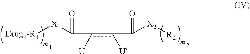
[Drug1-R1][X1]C(c(c(C([X2][R2])=O)[U])[U])=O
